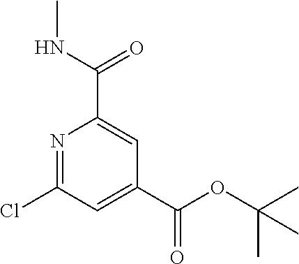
N1=C(Cl)C=C(C(OC(C)(C)C)=O)C=C1C(NC)=O
